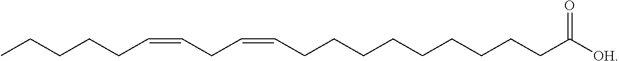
C(CCCCCCCC([OH])=O)CC=CCC=CCCCCC
